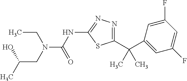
N(C(NC1=NN=C(C(C2=CC(F)=CC(F)=C2)(C)C)S1)=O)(CC(O)C)CC
